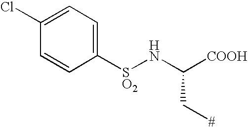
C1(Cl)=CC=C([SO2]NC([COOH])C[#])C=C1
